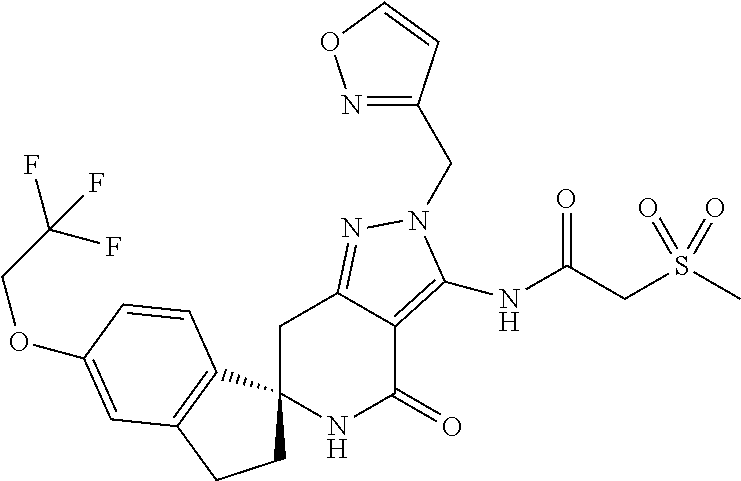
C1C2(C3=C(C1)C=C(OCC(F)(F)F)C=C3)NC(=O)C1=C(NC(=O)CS(C)(=O)=O)N(CC3=NOC=C3)N=C1C2
